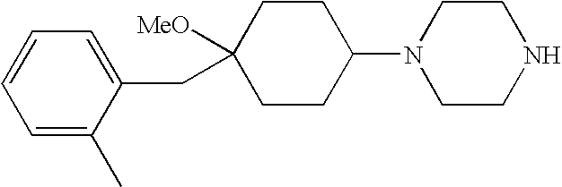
C1=C(CC2([MeO])CCC(N3CCNCC3)CC2)C(C)=CC=C1
